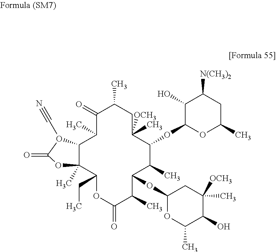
C1(=O)C(C)C2C(C)(C(CC)OC(=O)C(C)C(OC3OC(C)C(O)C(C)([OCH3])C3)C(C)C(OC3OC(C)CC([N(CH3)2])C3O)C(C)([OCH3])CC1C)OC(=O)O2C#N
